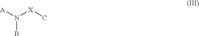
[A]N([X]C)B
